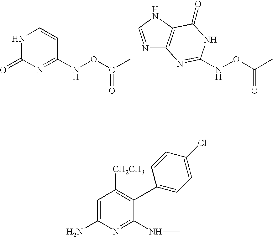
N1C(=O)N=C(NOC(C)=O)C=C1.N1=CNC2=C1N=C(NOC(C)=O)NC2=O.C1=C(N)N=C(NC)C(C2=CC=C(Cl)C=C2)=C1[CH2CH3]
